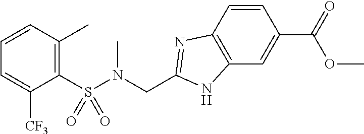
C1(S(N(CC2=NC3=C(N2)C=C(C(=O)OC)C=C3)C)(=O)=O)=C(C)C=CC=C1[CF3]
